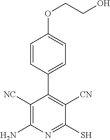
C1([NC])=C(N)N=C(S)C([CN])=C1C1=CC=C(OCCO)C=C1
